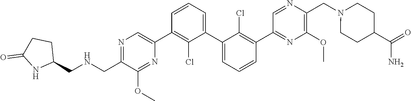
N1=C(C[HN]CC2CCC(=O)N2)C(OC)=NC(C2=C(Cl)C(C3=CC=CC(C4=NC(OC)=C(CN5CCC(C(N)=O)CC5)N=C4)=C3Cl)=CC=C2)=C1
